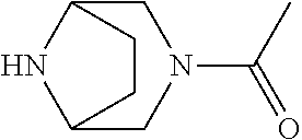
C12CN(C(C)=O)CC(N1)CC2
